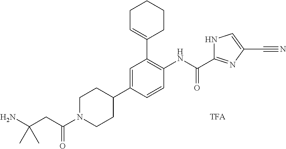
C1N(C(CC(N)(C)C)=O)CCC(C2=CC(C3=CCCCC3)=C(NC(=O)C3=NC(C#N)=CN3)C=C2)C1
